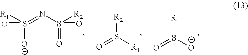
S(=NS([R2])(=O)=O)([R1])([O-])=O.[R]S([O-])=O.[R2]S([R1])=O
